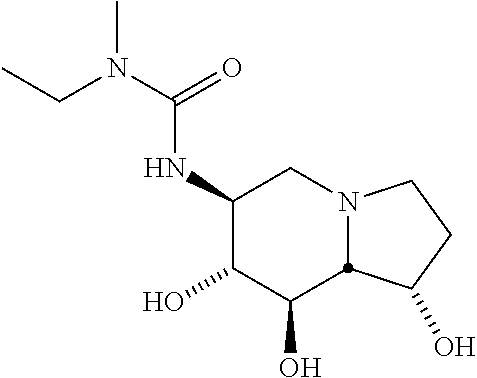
C1(NC(N(CC)C)=O)C(O)C(O)C2N(C1)CCC2O
